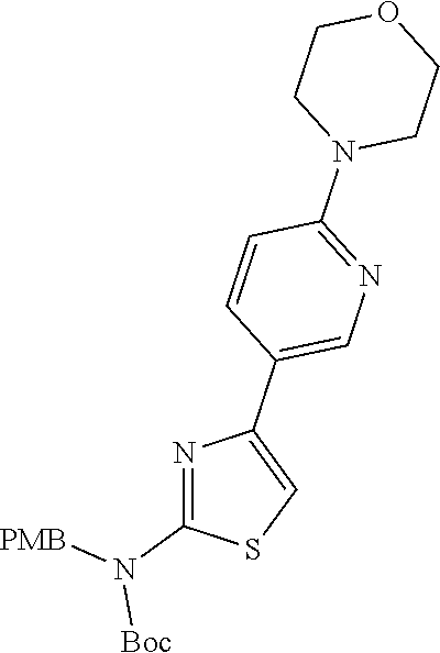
N1=C(N([Boc])[PMB])SC=C1C1=CN=C(N2CCOCC2)C=C1
